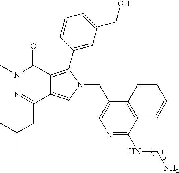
CN1N=C(CC(C)C)C2=CN(CC3=CN=C(NCN)C4=C3C=CC=C4)C(C3=CC(CO)=CC=C3)=C2C1=O
